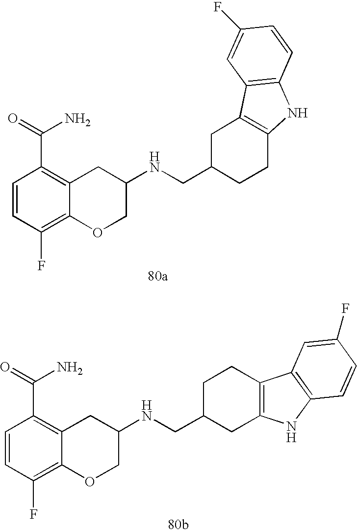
C1(F)=C2C(=C(C(=O)N)C=C1)CC(NCC1CCC3=C(C1)C1=C(N3)C=CC(F)=C1)CO2.C1(F)=C2C(=C(C(=O)N)C=C1)CC(NCC1CC3=C(CC1)C1=C(N3)C=CC(F)=C1)CO2
